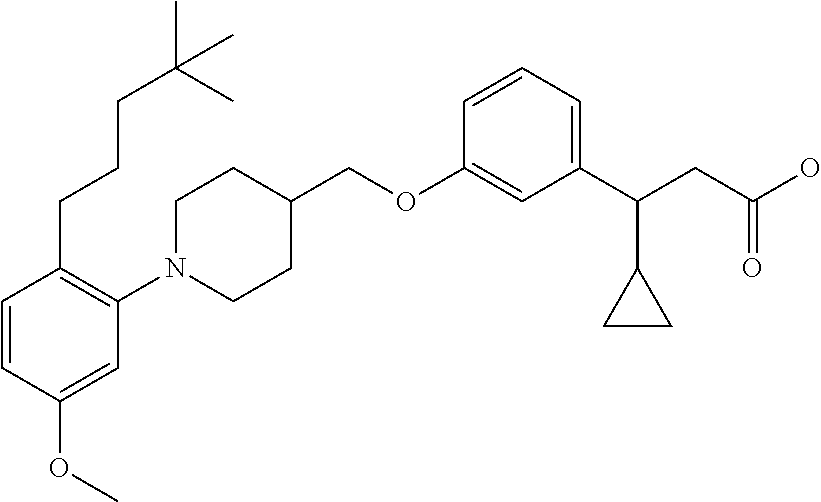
C1(OCC2CCN(C3=C(CCCC(C)(C)C)C=CC(OC)=C3)CC2)=CC(C(CC(O)=O)C2CC2)=CC=C1
